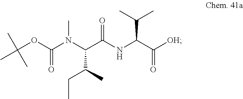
C(OC(N(C(C(NC(C([OH])=O)C(C)C)=O)C(C)CC)C)=O)(C)(C)C
